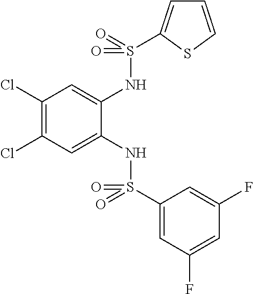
C1(Cl)=C(Cl)C=C(NS(C2=CC(F)=CC(F)=C2)(=O)=O)C(NS(=O)(=O)C2=CC=CS2)=C1
